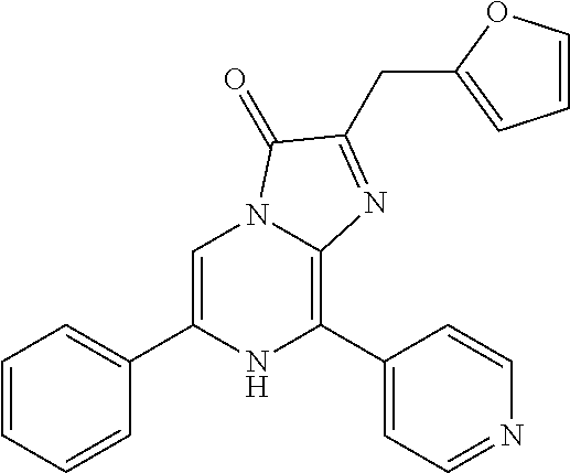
C1=C(C2=CC=CC=C2)NC(C2=CC=NC=C2)=C2N1C(=O)C(CC1=CC=CO1)=N2
